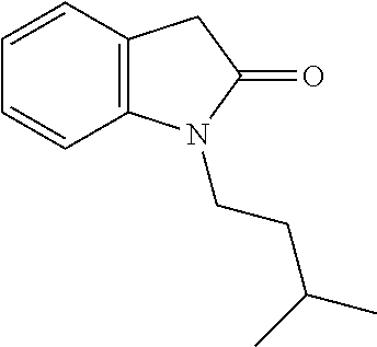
C12=C(C=CC=C1)CC(=O)N2CCC(C)C
